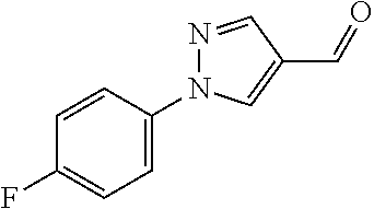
C1=C(N2N=CC(C=O)=C2)C=CC(F)=C1
